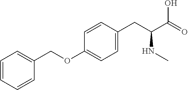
C1=CC(CC(C(O)=O)NC)=CC=C1OCC1=CC=CC=C1
